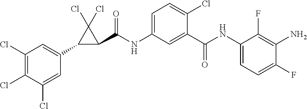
C1(C2=CC(Cl)=C(Cl)C(Cl)=C2)C(C(NC2=CC=C(Cl)C(C(NC3=CC=C(F)C(N)=C3F)=O)=C2)=O)C1(Cl)Cl
